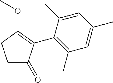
C1C(=O)C(C2=C(C)C=C(C)C=C2C)=C(OC)C1
